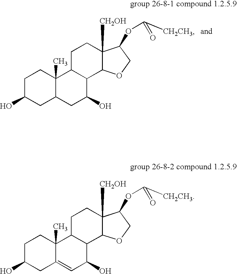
C1C(O)CC2=CC(O)C3C(C2(C)C1)CCC1([CH2OH])C3OCC1OC(=O)[CH2CH3].C1C(O)CC2C(C)(C1)C1C(C(O)C2)C2C([CH2OH])(CC1)C(OC(=O)[CH2CH3])CO2
